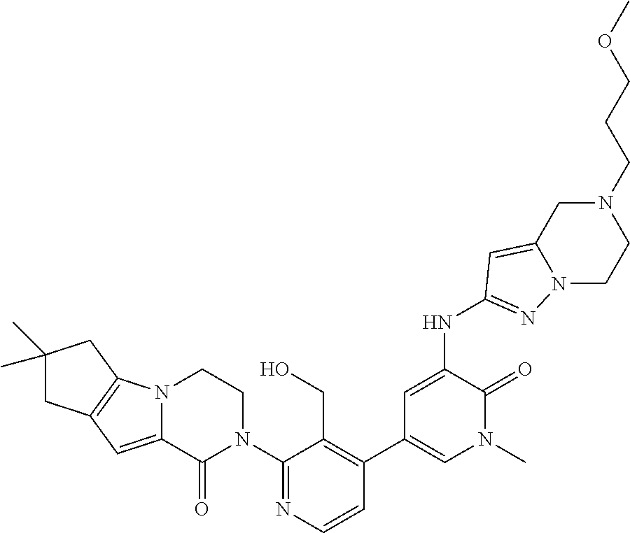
C12=C(N3C(=C1)C(=O)N(C1=NC=CC(C4=CN(C)C(=O)C(NC5=NN6CCN(CCCOC)CC6=C5)=C4)=C1CO)CC3)CC(C)(C)C2
